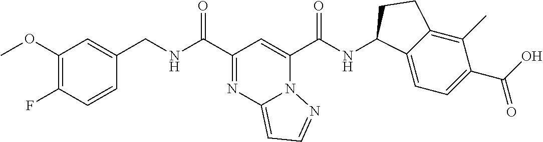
C1(OC)=C(F)C=CC(CNC(C2=NC3=CC=NN3C(C(NC3C4=CC=C(C(O)=O)C(C)=C4CC3)=O)=C2)=O)=C1
